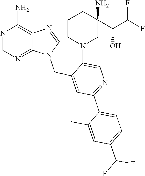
N1(CC2=CC(C3=CC=C(C(F)F)C=C3C)=NC=C2N2CC(N)(C(O)C(F)F)CCC2)C=NC2=C(N)N=CN=C12
